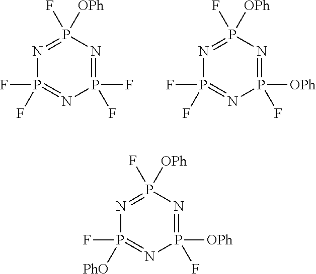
P1(F)(F)=NP(F)([OPh])=NP(F)(F)=N1.P1([OPh])(F)=NP(F)([OPh])=NP(F)(F)=N1.P1([OPh])(F)=NP(F)([OPh])=NP(F)([PhO])=N1
